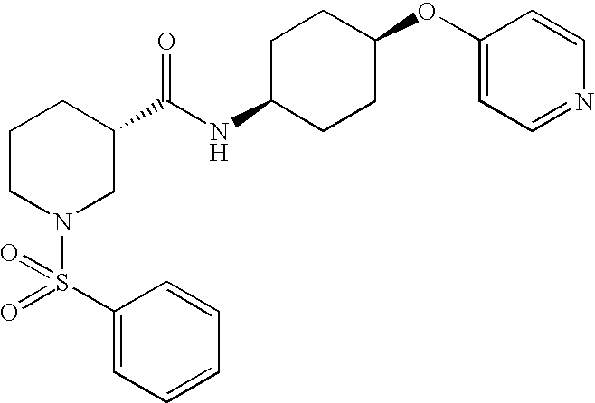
C1=CC(S(=O)(N2CC(C(NC3CCC(OC4=CC=NC=C4)CC3)=O)CCC2)=O)=CC=C1
